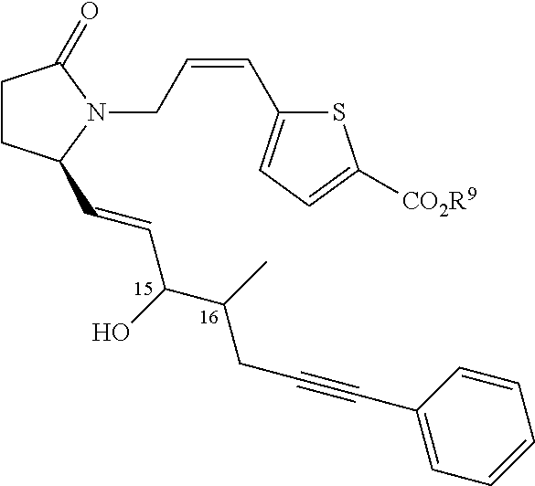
C1CC(C=CC(C(C)CC#CC2=CC=CC=C2)O)N(CC=CC2=CC=C([CO2R9])S2)C1=O
